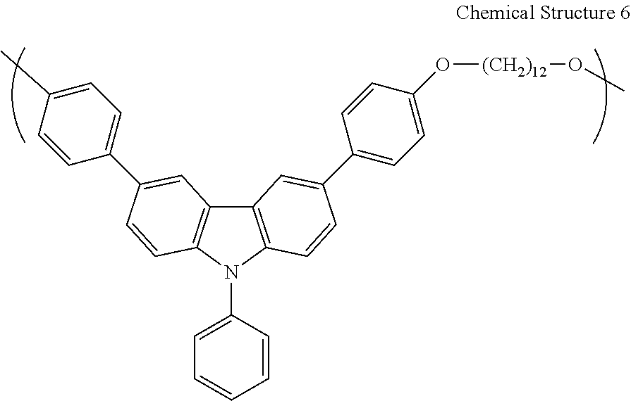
C12=C(N(C3=CC=CC=C3)C3=C1C=C(C1=CC=C(C)C=C1)C=C3)C=CC(C1=CC=C(O[(CH2)12]OC)C=C1)=C2
